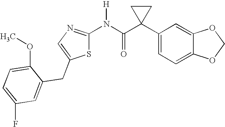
C1(C2(C(N([H])C3=NC=C(CC4=CC(F)=CC=C4OC)S3)=O)CC2)=CC=C2C(=C1)OCO2
